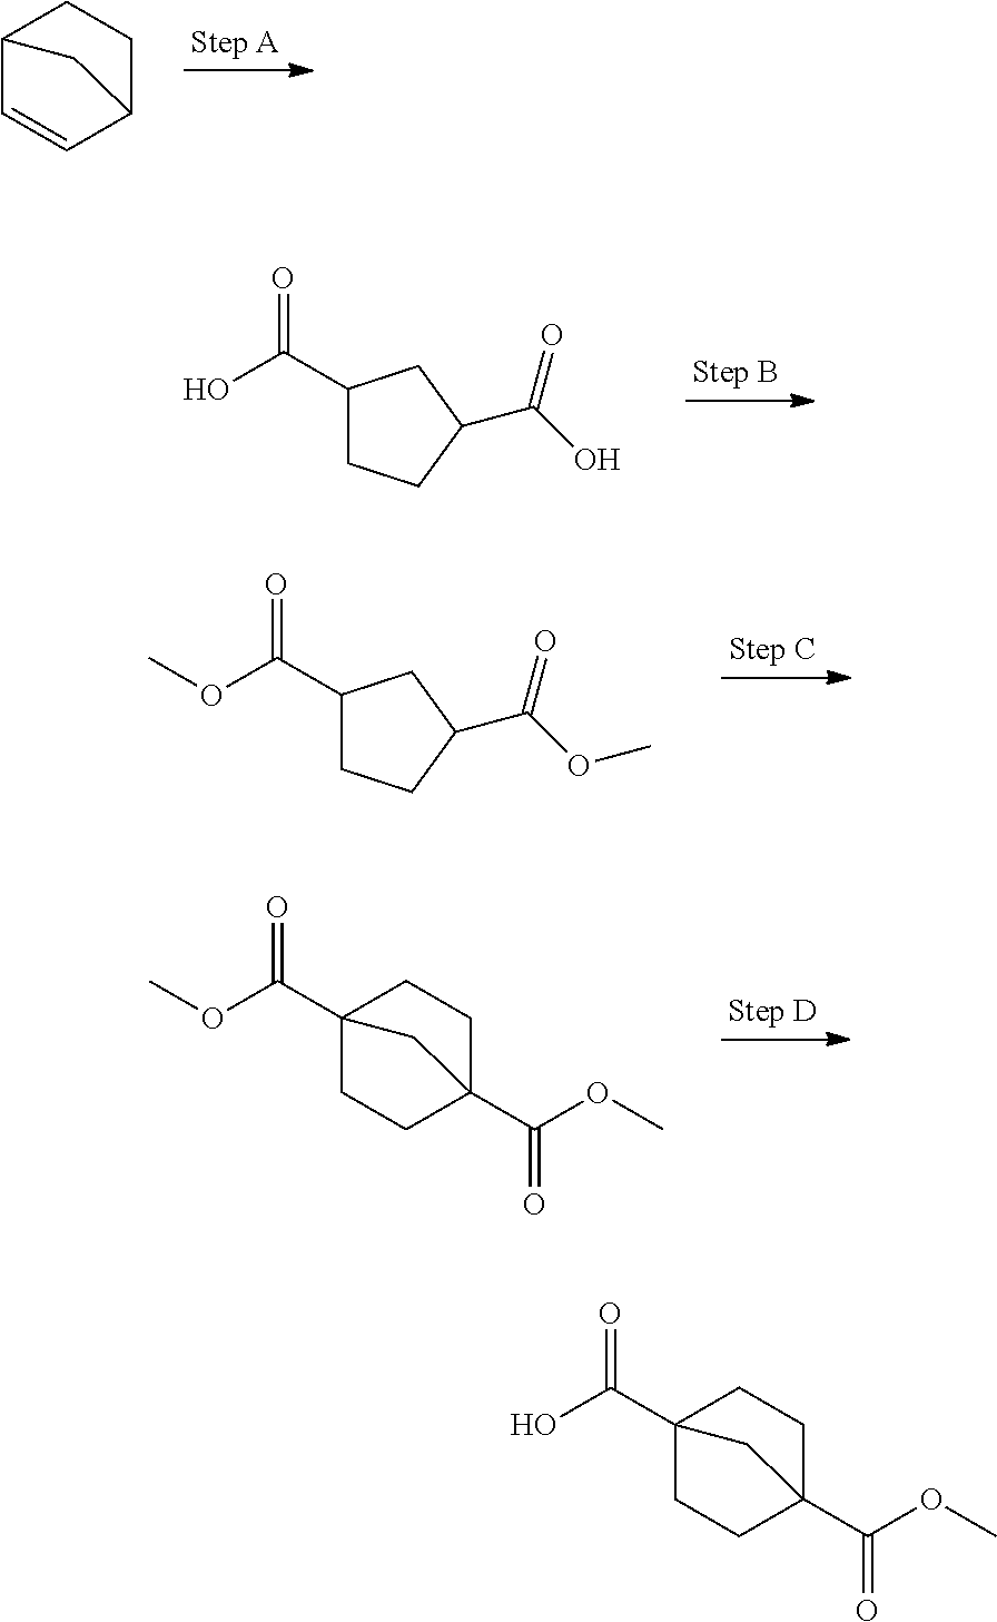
C1CC2C=CC1C2.C1(C(O)=O)CCC(C(O)=O)C1.C1(C(OC)=O)CCC(C(OC)=O)C1.C12(C(OC)=O)CCC(C(OC)=O)(CC1)C2.C12(C(O)=O)CCC(C(OC)=O)(CC1)C2
